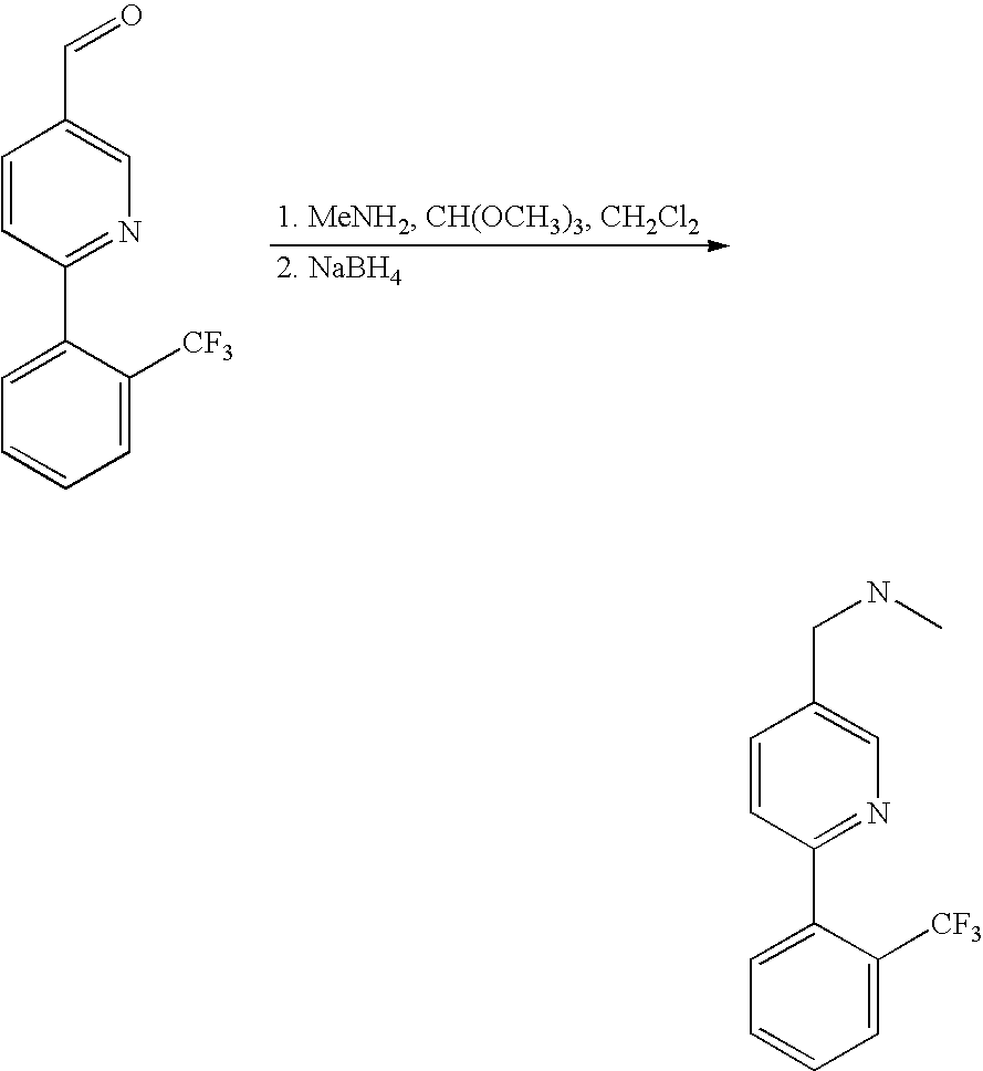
C1=C(C2=NC=C(C=O)C=C2)C([CF3])=CC=C1.C1=C(C2=NC=C(CNC)C=C2)C([CF3])=CC=C1
